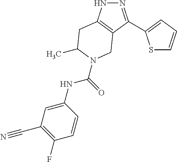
N1N=C(C2=CC=CS2)C2=C1CC(C)N(C(=O)NC1=CC(C#N)=C(F)C=C1)C2
